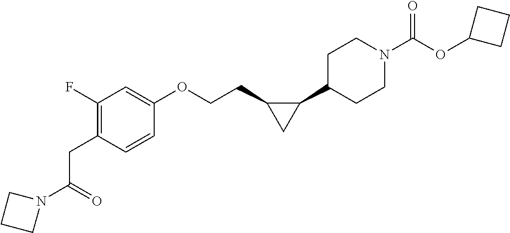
C1(F)=C(CC(N2CCC2)=O)C=CC(OCCC2C(C3CCN(C(OC4CCC4)=O)CC3)C2)=C1
